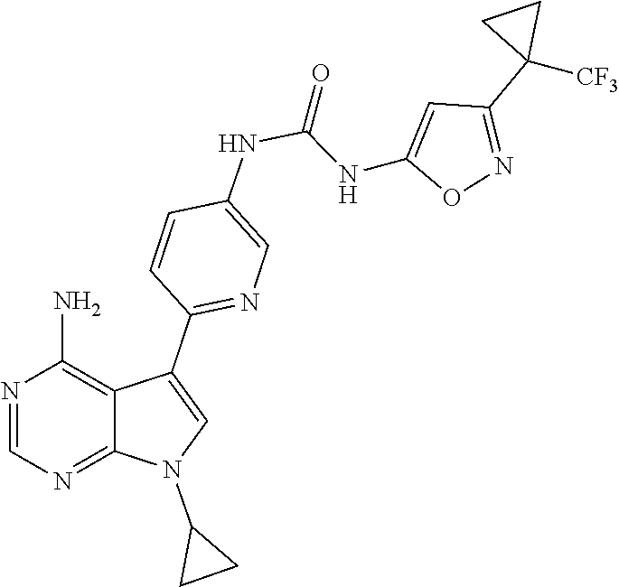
N1=C2N(C3CC3)C=C(C3=NC=C(NC(=O)NC4=CC(C5([CF3])CC5)=NO4)C=C3)C2=C(N)N=C1
